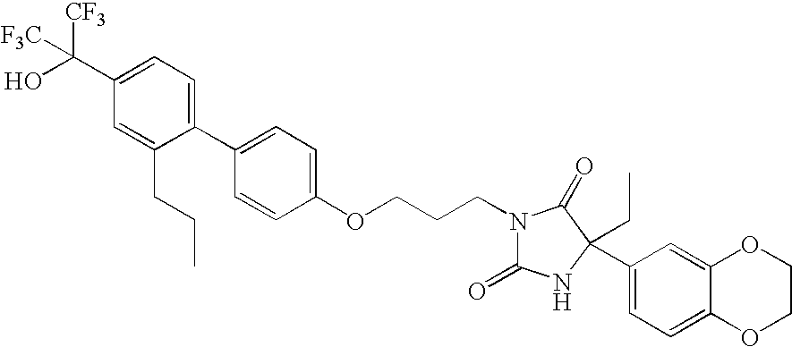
N1(CCCOC2=CC=C(C3=CC=C(C(O)([CF3])[F3C])C=C3CCC)C=C2)C(=O)NC(C2=CC=C3C(=C2)OCCO3)(CC)C1=O
